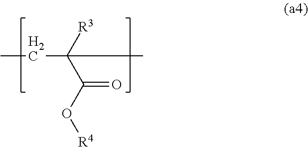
CCC([R3])(C(O[R4])=O)C
